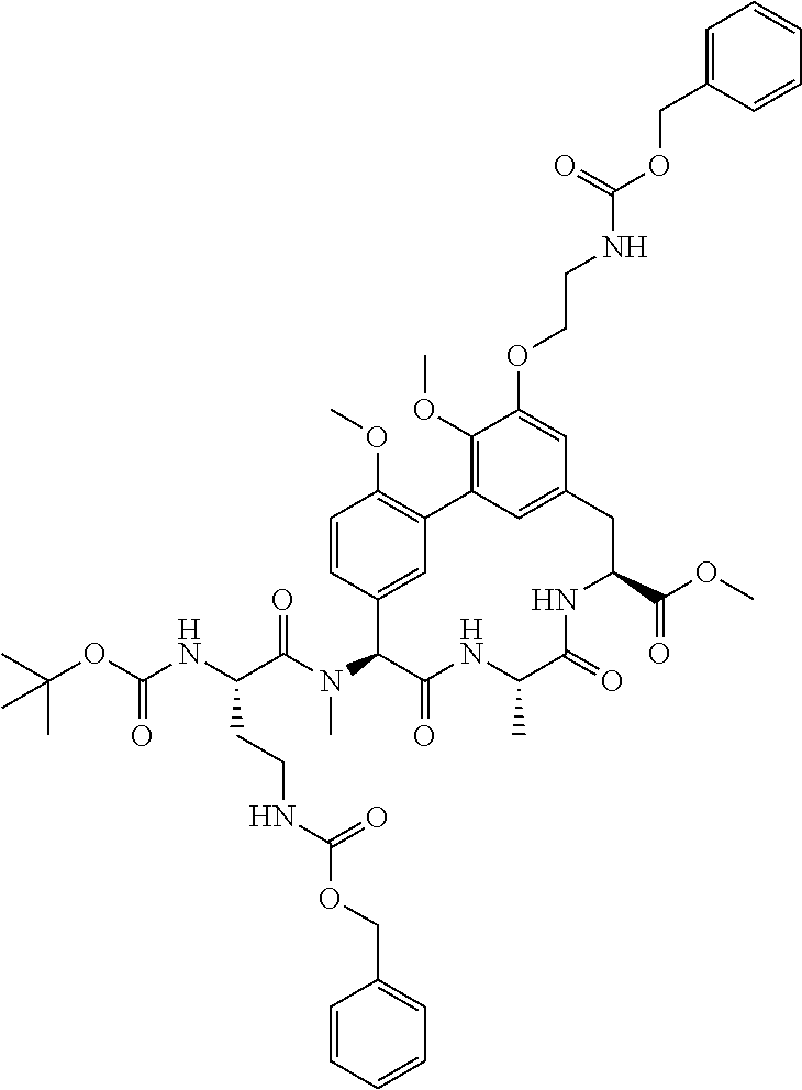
C(C(N(C1C(=O)NC(C)C(=O)NC(C(OC)=O)CC2=CC(=C(OC)C(OCCNC(=O)OCC3=CC=CC=C3)=C2)C2=C(OC)C=CC1=C2)C)=O)(CCNC(OCC1=CC=CC=C1)=O)NC(OC(C)(C)C)=O
